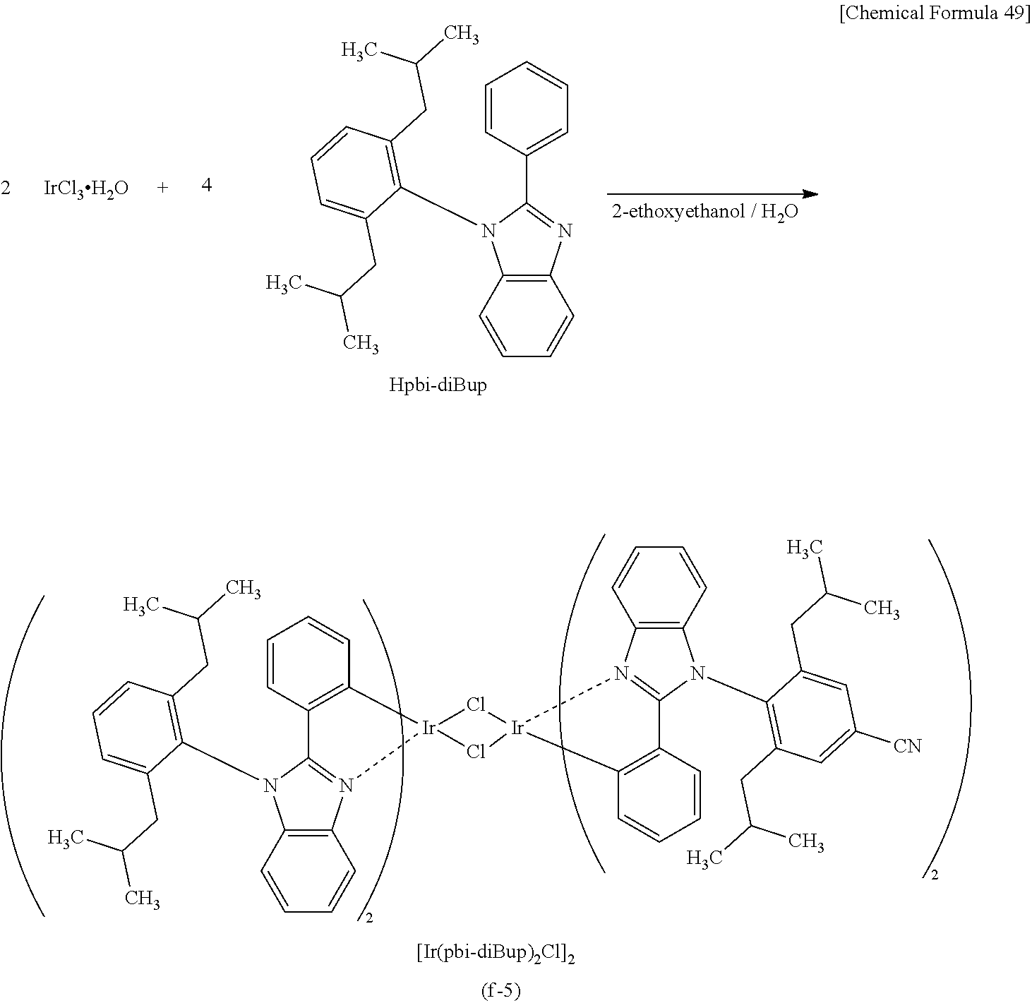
C1=CC2=C(C=C1)[Ir]1(N3=C2N(C2=C(CC(C)C)C=CC=C2CC(C)C)C2=C3C=CC=C2)Cl[Ir]2(Cl1)N1=C(N(C3=C(CC(C)C)C=C([CN])C=C3CC(C)C)C3=C1C=CC=C3)C1=C2C=CC=C1.C1=CC(C2=NC3=C(N2C2=C(CC(C)C)C=CC=C2CC(C)C)C=CC=C3)=CC=C1.[IrCl3H2O]
